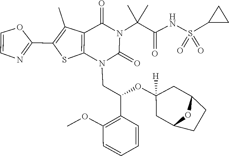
C1=CC=CC(C(CN2C(=O)N(C(C(=O)NS(=O)(=O)C3CC3)(C)C)C(=O)C3=C2SC(C2=NC=CO2)=C3C)OC2([H])CC3CCC(C2)O3)=C1OC
